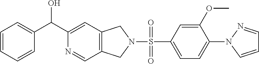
C1=C(C(C2=CC3=C(C=N2)CN(S(=O)(C2=CC=C(N4C=CC=N4)C(OC)=C2)=O)C3)O)C=CC=C1
